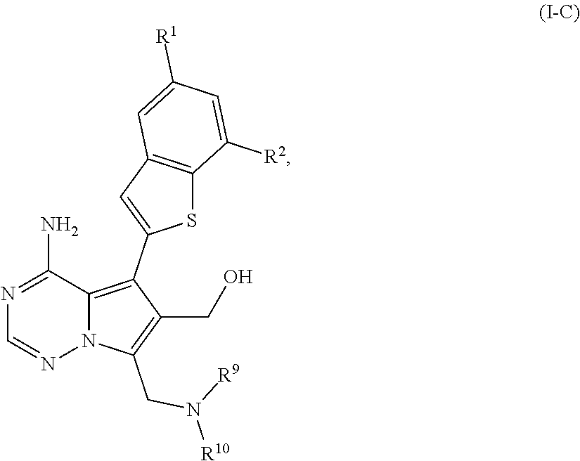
N1=C(N)C2=C(C3=CC4=C(S3)C([R2])=CC([R1])=C4)C(CO)=C(CN([R9])[R10])N2N=C1
